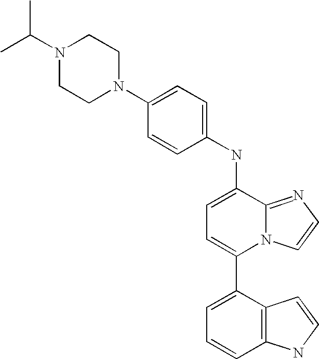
C1(NC2=CC=C(C3=CC=CC4=C3C=CN4)N3C2=NC=C3)=CC=C(N2CCN(C(C)C)CC2)C=C1
